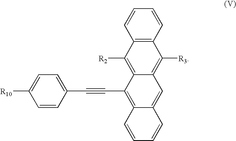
C12=C(C=CC=C1)C([R3])=C1C(=C2[R2])C(C#CC2=CC=C([R10])C=C2)=C2C(=C1)C=CC=C2
